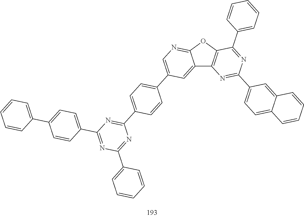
C12=CC(C3=CC=C(C4=NC(C5=CC=C(C6=CC=CC=C6)C=C5)=NC(C5=CC=CC=C5)=N4)C=C3)=CN=C1OC1=C2N=C(C2=CC=C3C(=C2)C=CC=C3)N=C1C1=CC=CC=C1
